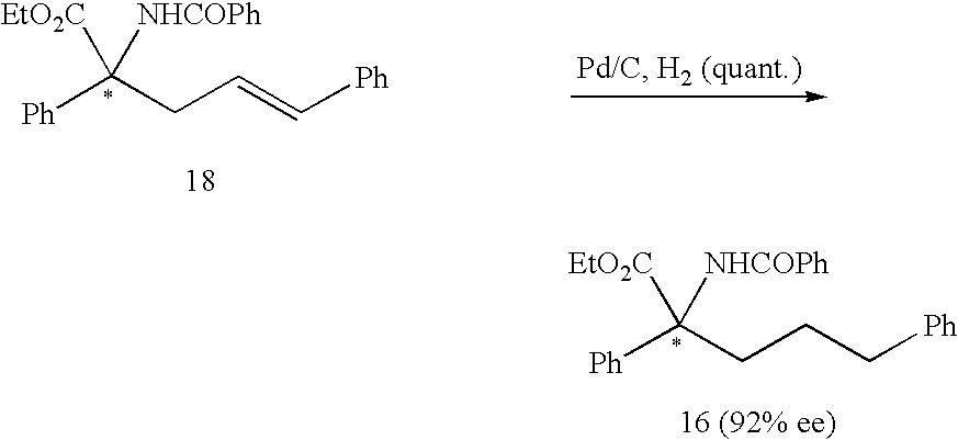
[Ph]C(CCC[Ph])([NHCOPh])[EtO2C].[Ph]C(CC=C[Ph])([NHCOPh])[EtO2C]
